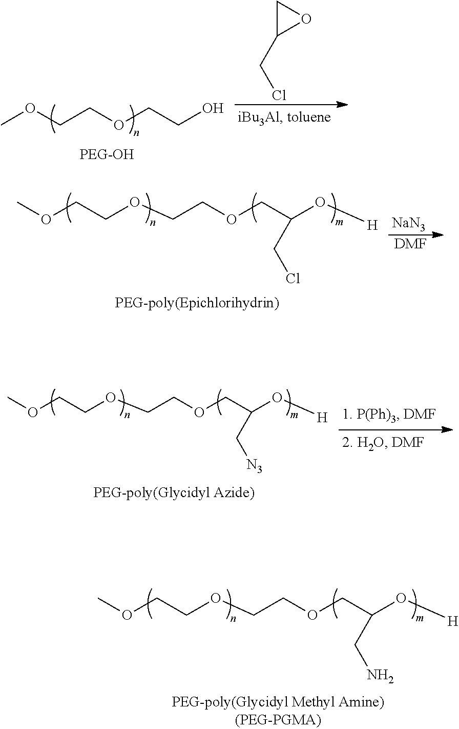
COCCOCCOCC(O[H])CCl.[NaN3].[DMF].COCCOCCOCC(O[H])C[N3].COCCOCCOCC(O[H])CN.C1C(CCl)O1.COCCOCCO
